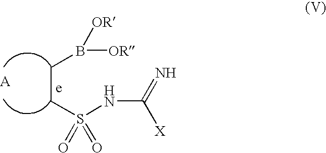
C(S(NC(=N)[X])(=O)=O)CB([OR])[OR]
